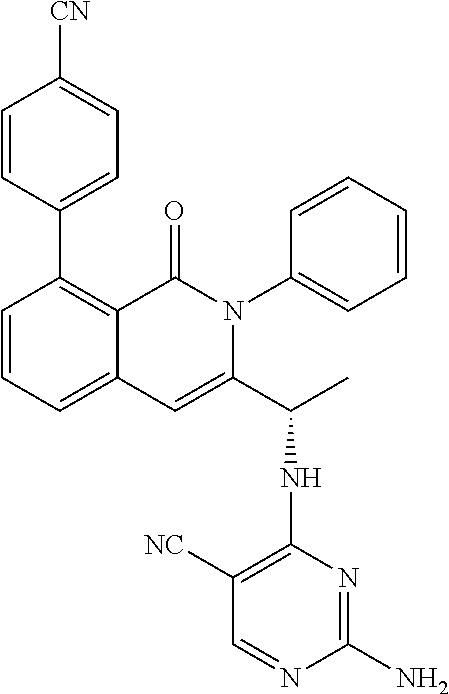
C1(C2=CC=C([CN])C=C2)=C2C(=CC=C1)C=C(C(C)NC1=C([NC])C=NC(N)=N1)N(C1=CC=CC=C1)C2=O
